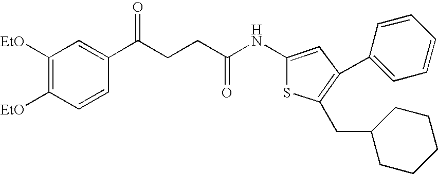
C1([EtO])=C([EtO])C=CC(C(CCC(NC2=CC(C3=CC=CC=C3)=C(CC3CCCCC3)S2)=O)=O)=C1
